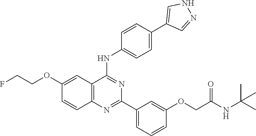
C12=C(N=C(C3=CC=CC(OCC(NC(C)(C)C)=O)=C3)N=C1NC1=CC=C(C3=CNN=C3)C=C1)C=CC(OCCF)=C2
